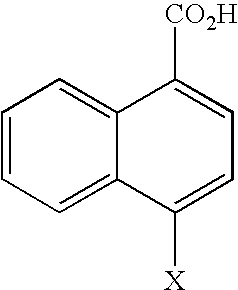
C1=CC=C2C(=C1)C([CO2H])=CC=C2[X]
